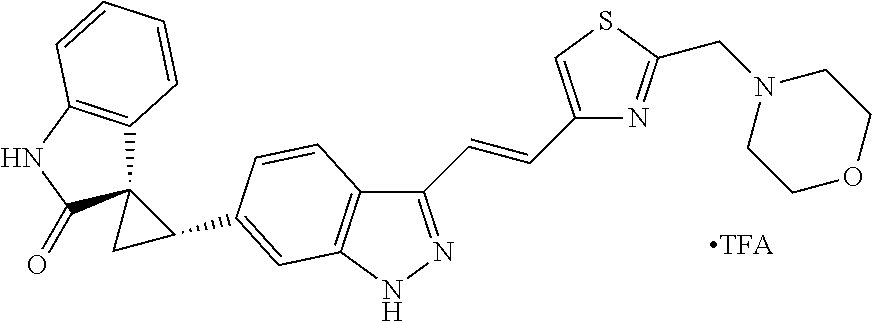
C1C(C2=CC3=C(C(C=CC4=CSC(CN5CCOCC5)=N4)=NN3)C=C2)C12C1=C(NC2=O)C=CC=C1
